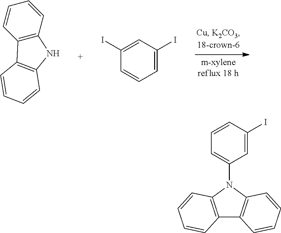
C1=CC2=C(C=C1)C1=C(N2)C=CC=C1.C1(I)=CC(I)=CC=C1.C12=C(N(C3=CC=CC(I)=C3)C3=C1C=CC=C3)C=CC=C2
